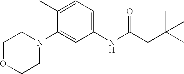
N1(C2=CC(NC(CC(C)(C)C)=O)=CC=C2C)CCOCC1
